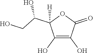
O1C(C(CO)O)([H])C(O)=C(O)C1=O
